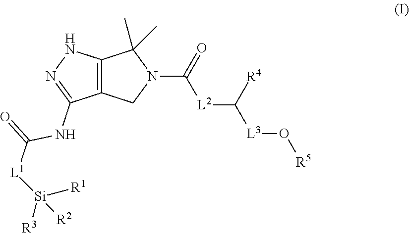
C12=C(CN(C(=O)[L2]C([L3]O[R5])[R4])C1(C)C)C(NC([L1][Si]([R1])([R2])[R3])=O)=NN2
